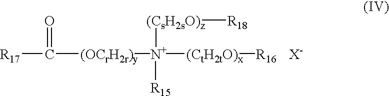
[R17]C([(OCrH2r)y][N+]([(CtH2tO)x][R16])([R15])[(CsH2sO)z][R18])=O.[X-]
